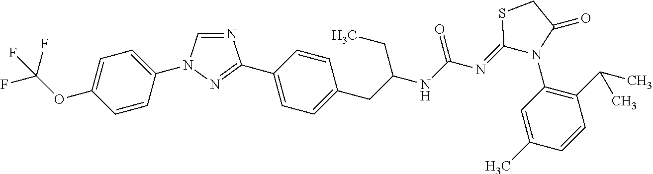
C1=NC(C2=CC=C(CC(CC)NC(N=C3SCC(=O)N3C3=C(C(C)C)C=CC(C)=C3)=O)C=C2)=NN1C1=CC=C(OC(F)(F)F)C=C1
